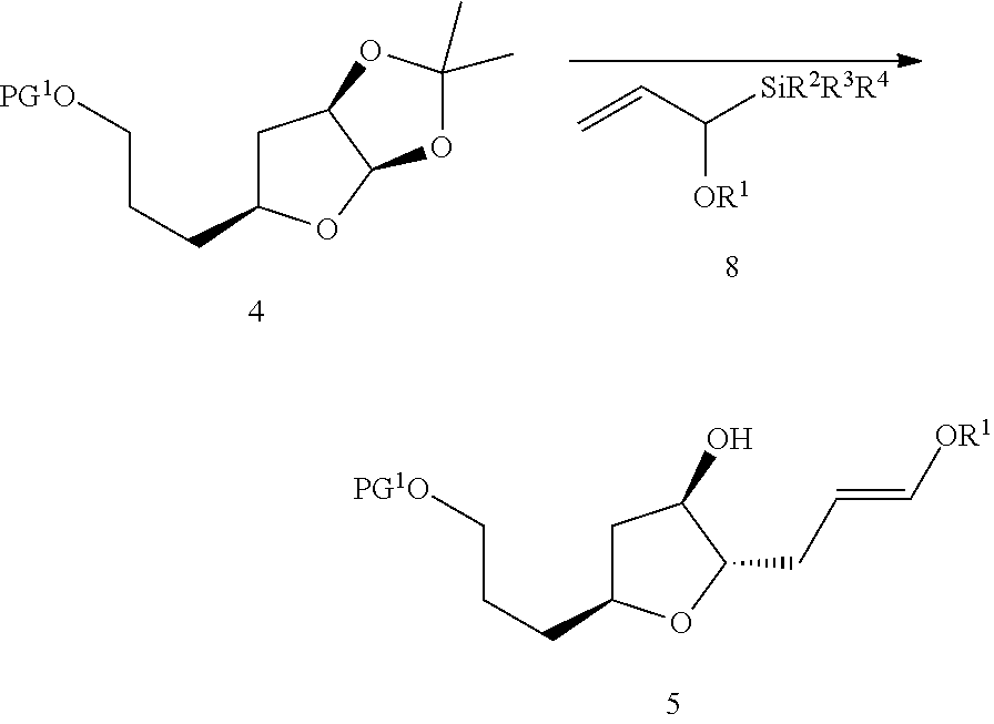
[PG1O]CCCC1CC2C(O1)OC(C)(C)O2.C=CC([SiR2R3R4])[OR1].[PG1O]CCCC1CC(O)C(CC=C[OR1])O1
